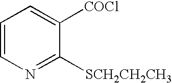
C1=CN=C([SCH2CH2CH3])C([COCl])=C1
